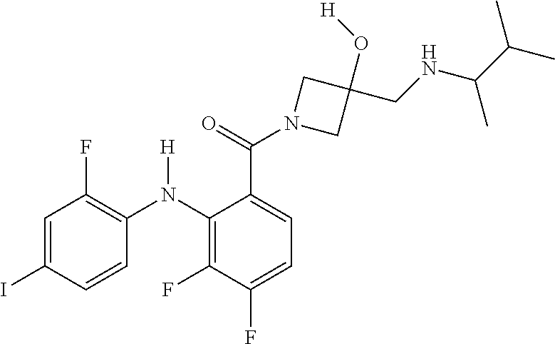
C1=C(C(N2CC(O[H])(CNC(C(C)C)C)C2)=O)C(N(C2=C(F)C=C(I)C=C2)[H])=C(F)C(F)=C1
